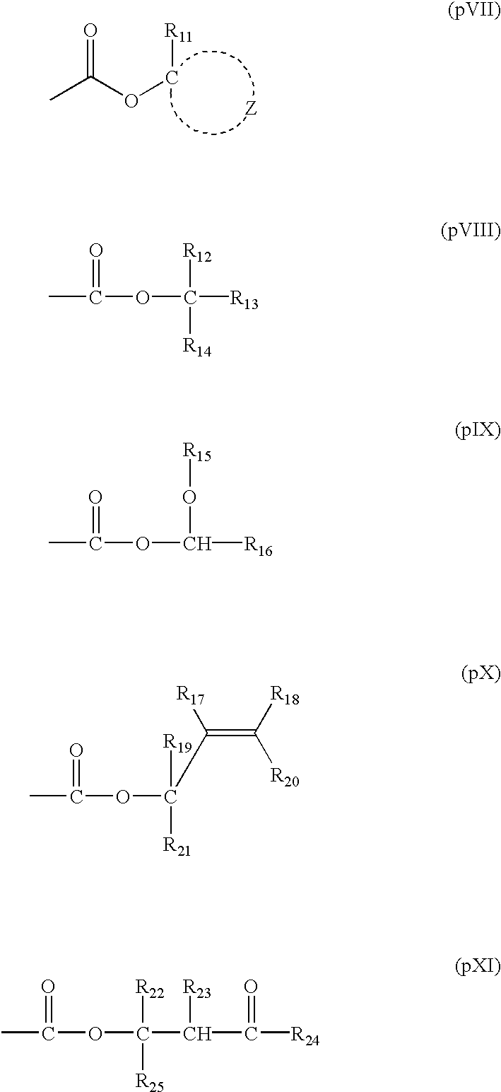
C([R11])OC(=O)C.[Z].CC(OC([R13])([R12])[R14])=O.CC(OC([R16])O[R15])=O.C(=C([R20])[R18])(C([R19])([R21])OC(C)=O)[R17].CC(OC(C([R23])C([R24])=O)([R22])[R25])=O
